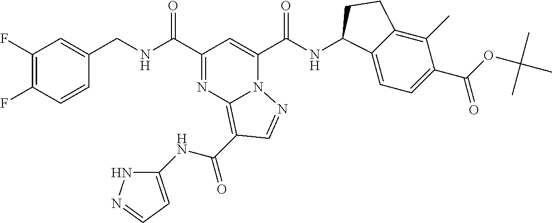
C1(F)=C(F)C=CC(CNC(=O)C2=NC3=C(C(=O)NC4=CC=NN4)C=NN3C(C(NC3C4=CC=C(C(OC(C)(C)C)=O)C(C)=C4CC3)=O)=C2)=C1
